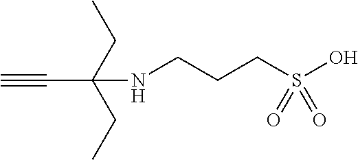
CCC(CC)(NCCCS(O)(=O)=O)C#C
